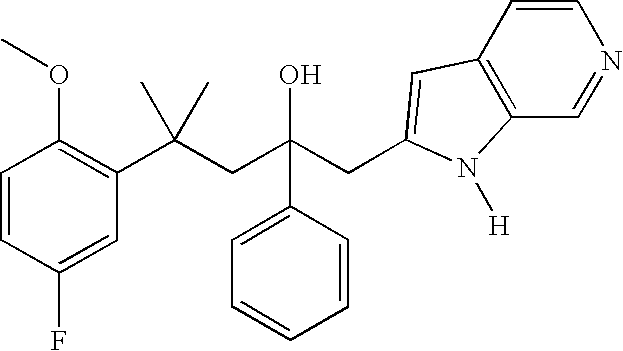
C1=CC(F)=CC(C(CC(CC2=CC3=C(C=NC=C3)N2[H])(O)C2=CC=CC=C2)(C)C)=C1OC
